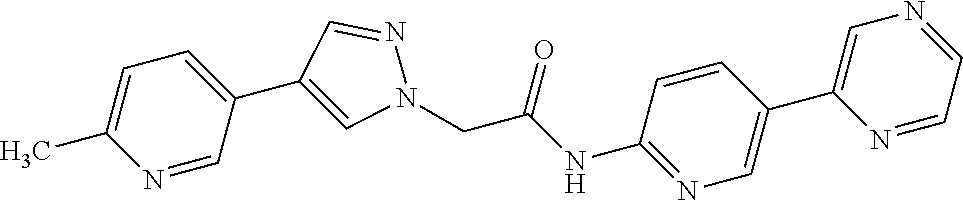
N1=CC(C2=CN(CC(NC3=NC=C(C4=CN=CC=N4)C=C3)=O)N=C2)=CC=C1C
